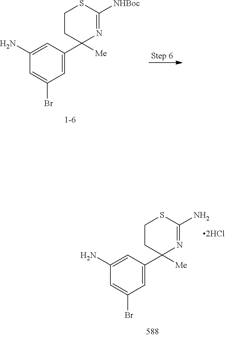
C1(N)=CC(C2([Me])N=C([NHBoc])SCC2)=CC(Br)=C1.C1(N)=CC(C2([Me])N=C(N)SCC2)=CC(Br)=C1
